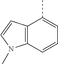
C12=C(C=CC=C1C)N(C)C=C2
